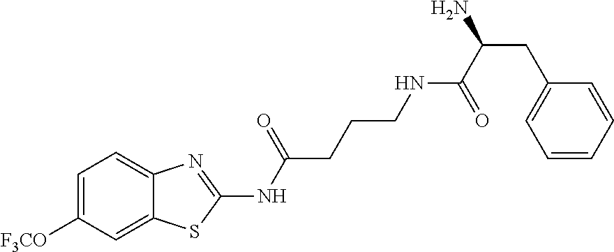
C1=C([F3CO])C=C2C(=C1)N=C(NC(CCCNC(C(N)CC1=CC=CC=C1)=O)=O)S2
